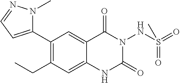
C1(C2=CC=NN2C)=C(CC)C=C2C(=C1)C(=O)N(NS(=O)(=O)C)C(=O)N2
